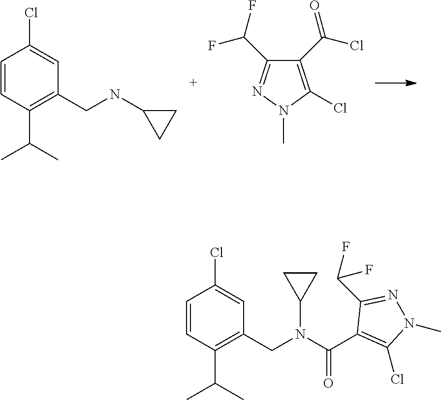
C1=CC(C(C)C)=C(CNC2CC2)C=C1Cl.N1(C)C(Cl)=C(C(Cl)=O)C(C(F)F)=N1.C1=CC(C(C)C)=C(CN(C(C2=C(Cl)N(C)N=C2C(F)F)=O)C2CC2)C=C1Cl
